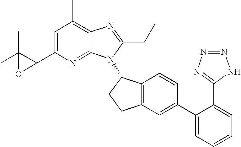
C1=C(C2C(C)(C)O2)N=C2C(=C1C)N=C(CC)N2C1C2=C(CC1)C=C(C1=CC=CC=C1C1=NN=NN1)C=C2
